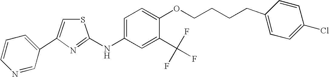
C1=CC=C(C2=CSC(NC3=CC=C(OCCCCC4=CC=C(Cl)C=C4)C(C(F)(F)F)=C3)=N2)C=N1
